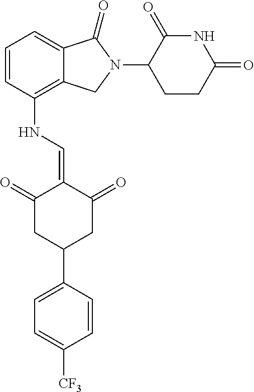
C1(NC=C2C(=O)CC(C3=CC=C([CF3])C=C3)CC2=O)=C2C(=CC=C1)C(=O)N(C1C(=O)NC(=O)CC1)C2
